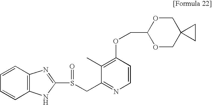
C1=CC=CC2=C1N=C(S(CC1=NC=CC(OCC3OCC4(CO3)CC4)=C1C)=O)N2
